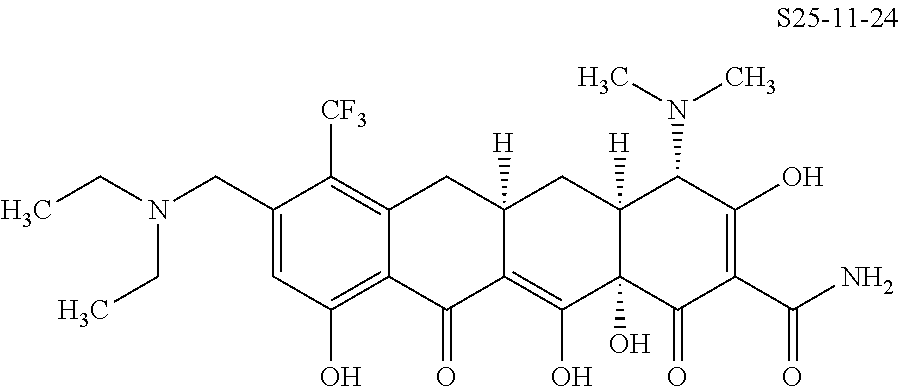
C1(CN(CC)CC)=CC(O)=C2C(=C1[CF3])CC1([H])C(=C(O)C3(O)C([H])(C1)C(N(C)C)C(O)=C(C(N)=O)C3=O)C2=O
